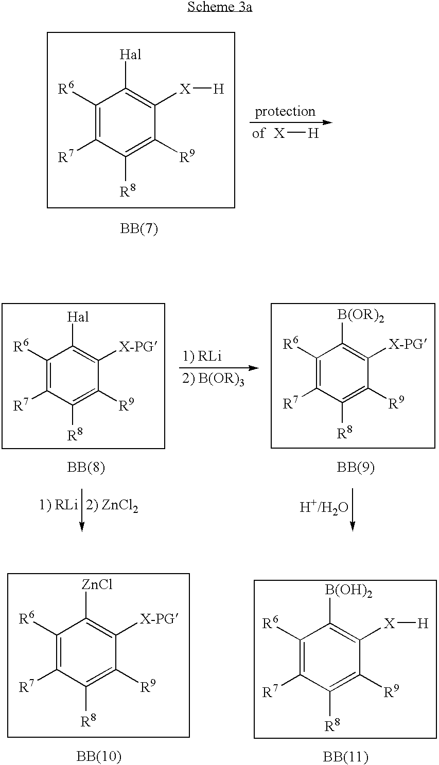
[X][H].C1([R6])=C([R7])C([R8])=C([R9])C([X][H])=C1[Hal].C1([R6])=C([R7])C([R8])=C([R9])C([X-PG])=C1[Hal].C1([R6])=C([R7])C([R8])=C([R9])C([X-PG])=C1[B(OR)2].C1([R6])=C([R7])C([R8])=C([R9])C([X-PG])=C1[ZnCl].C1([R6])=C([R7])C([R8])=C([R9])C([X][H])=C1[B(OH)2]
